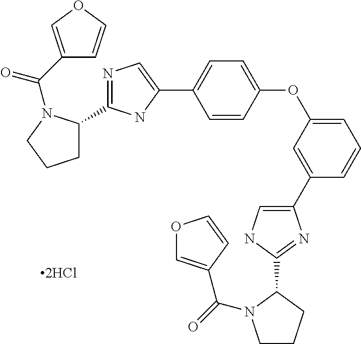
C1C(C2=NC=C(C3=CC=C(OC4=CC=CC(C5=CNC(C6CCCN6C(=O)C6=COC=C6)=N5)=C4)C=C3)N2)N(C(=O)C2=COC=C2)CC1
